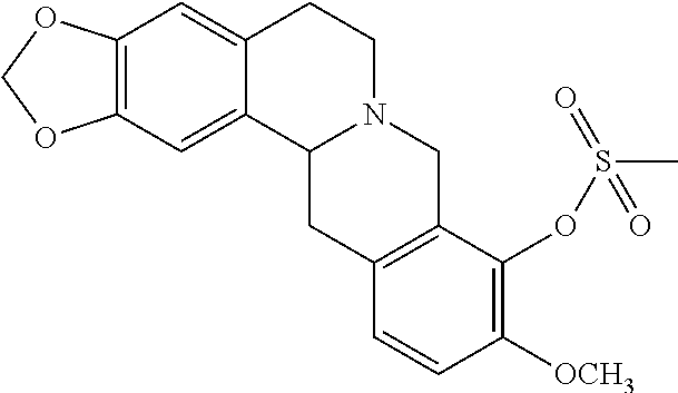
C12=C(C=C3C(=C1)C1N(CC3)CC3=C(C1)C=CC([OCH3])=C3OS(C)(=O)=O)OCO2
